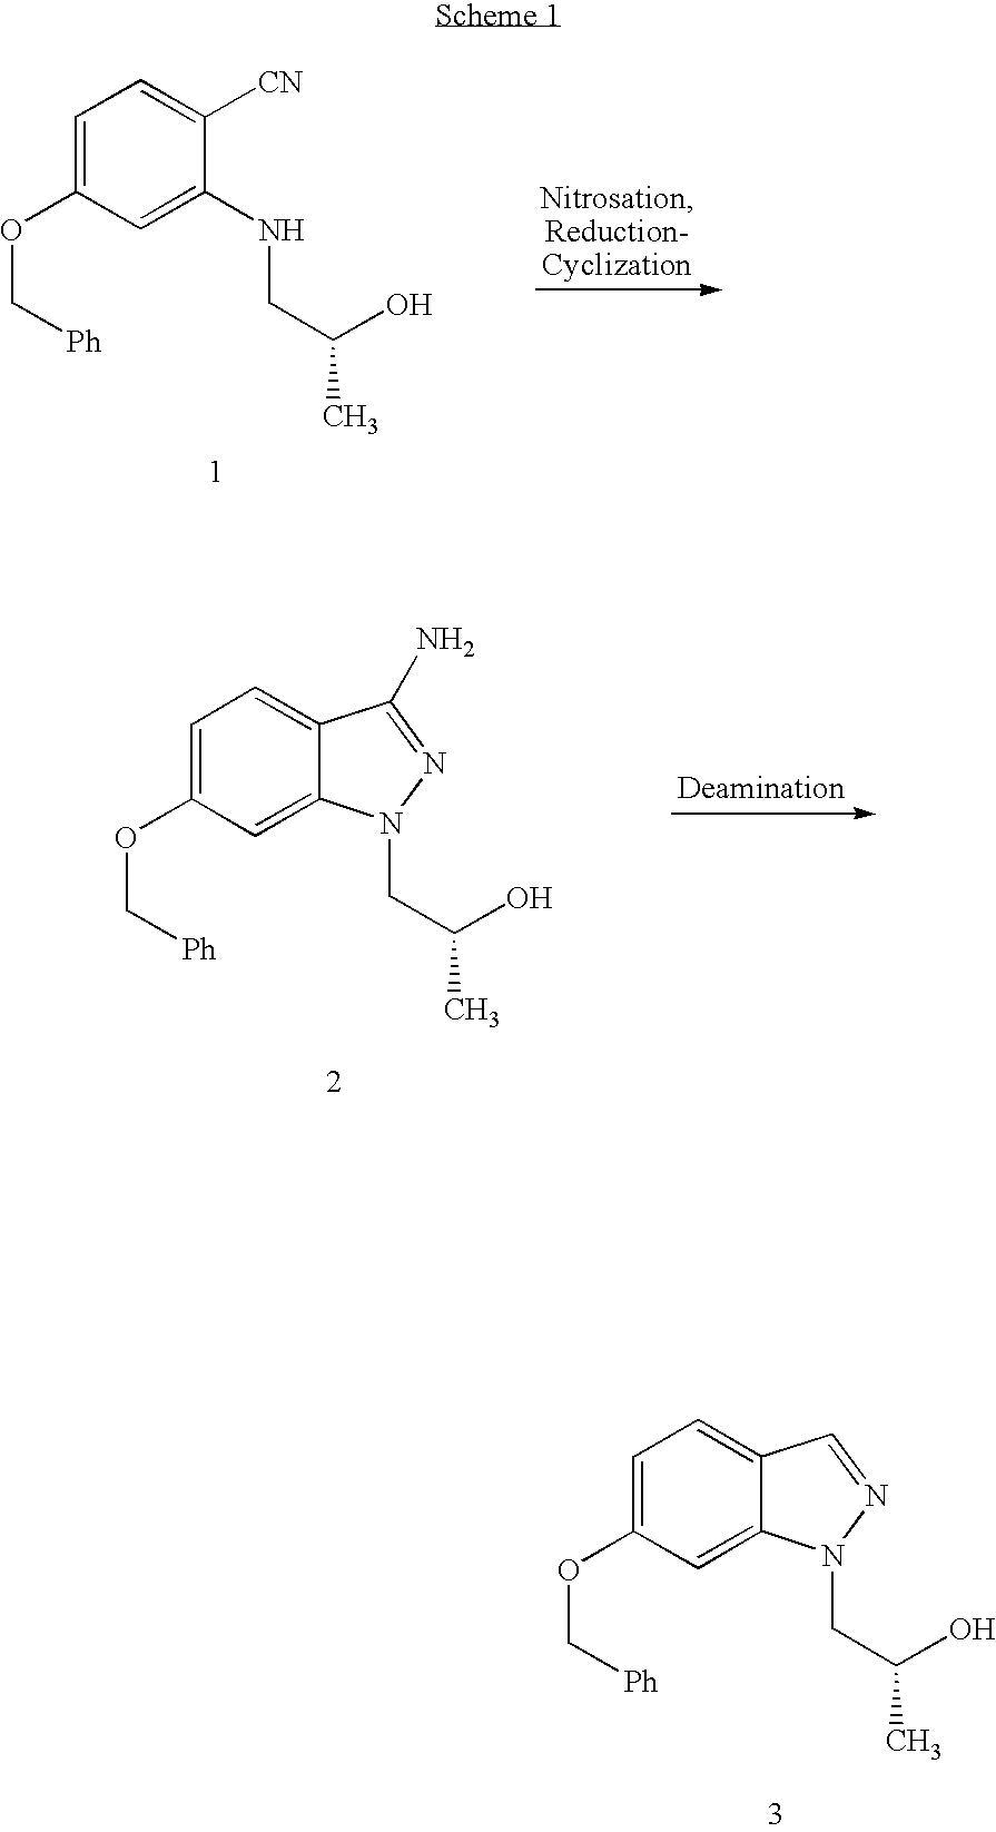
C1=C(OC[Ph])C=C2C(=C1)C=NN2CC(C)O.C1=C(OC[Ph])C=C(NCC(C)O)C([CN])=C1.C1=C(OC[Ph])C=C2C(=C1)C(N)=NN2CC(C)O
